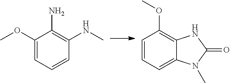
C1=CC=C(OC)C(N)=C1NC.C12=CC=CC(OC)=C1NC(=O)N2C
